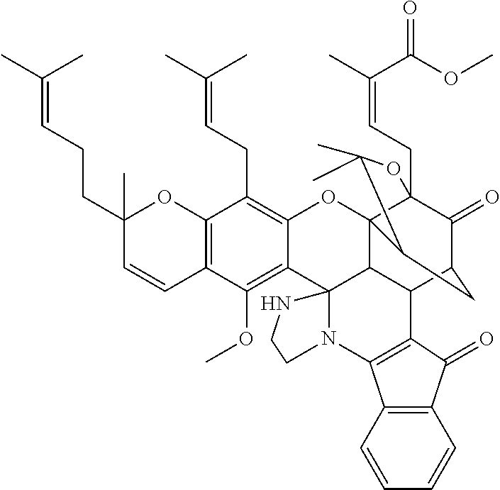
C12=C(C(OC)=C3C(=C1CC=C(C)C)OC14C5(CC=C(C)C(OC)=O)C(=O)C(CC1C(C)(C)O5)C1C4C34N(CCN4)C3=C1C(=O)C1=C3C=CC=C1)C=CC(CCC=C(C)C)(C)O2
